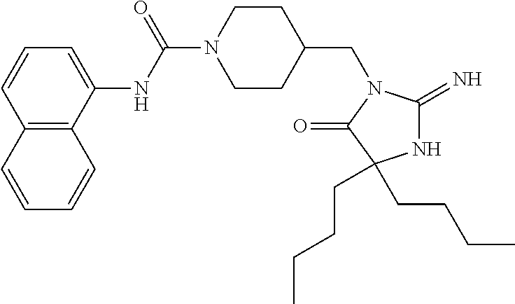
C12=C(C(NC(N3CCC(CN4C(=N)NC(CCCC)(CCCC)C4=O)CC3)=O)=CC=C1)C=CC=C2
